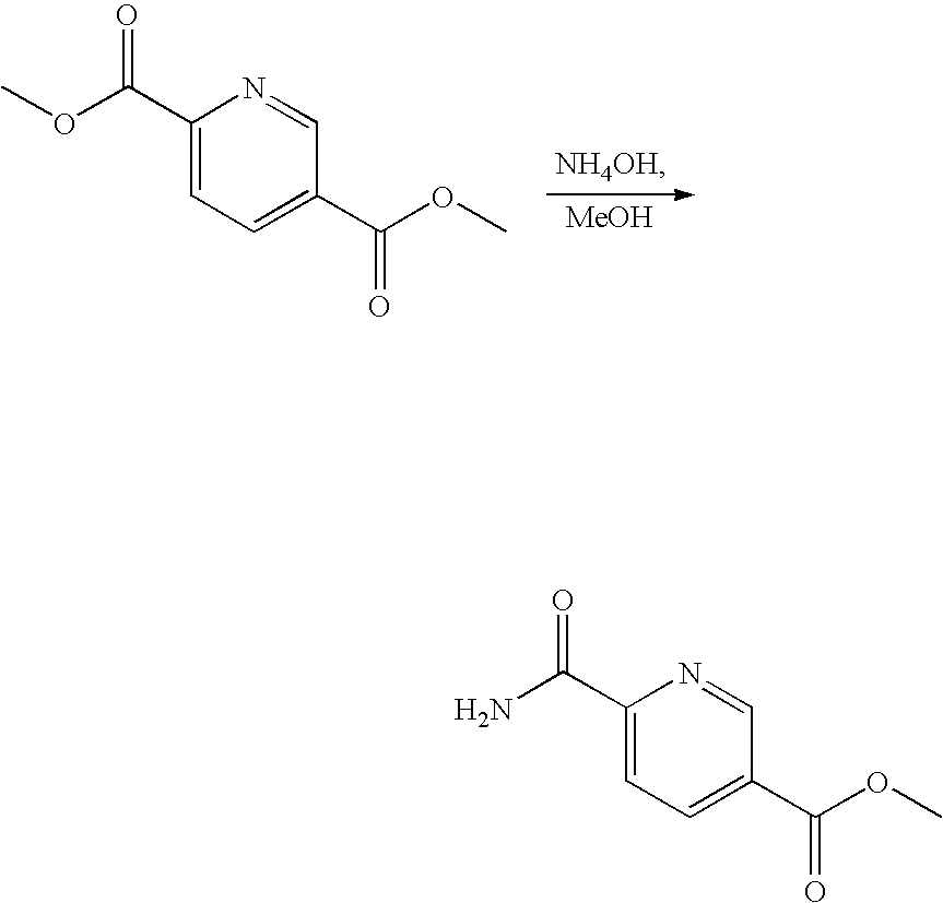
[NH4OH].C1=C(C(OC)=O)N=CC(C(OC)=O)=C1.[MeOH].C1=C(C(N)=O)N=CC(C(OC)=O)=C1
